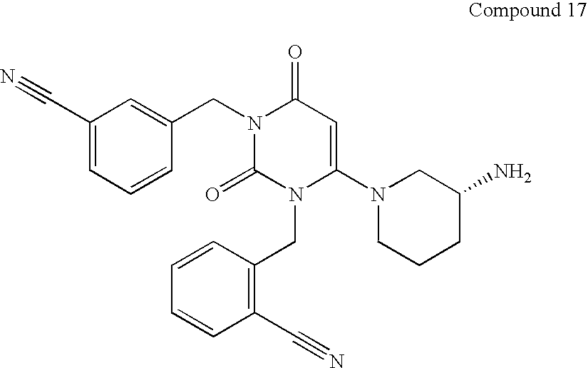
C1(C#N)=CC=CC(CN2C(=O)N(CC3=C(C#N)C=CC=C3)C(N3CCCC(N)C3)=CC2=O)=C1
